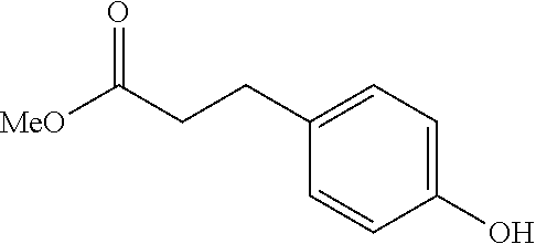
C1(CCC([MeO])=O)=CC=C(O)C=C1
